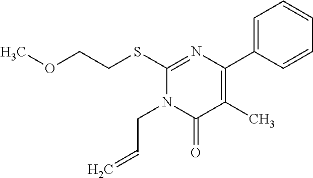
N1=C(SCCOC)N(CC=C)C(=O)C(C)=C1C1=CC=CC=C1
